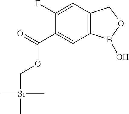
C1(C(=O)OC[Si](C)(C)C)=CC2=C(C=C1F)COB2O
